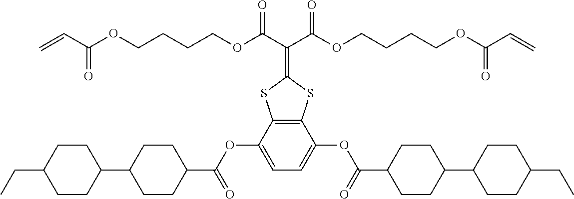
C12=C(C(OC(C3CCC(C4CCC(CC)CC4)CC3)=O)=CC=C1OC(C1CCC(C3CCC(CC)CC3)CC1)=O)SC(=C(C(OCCCCOC(C=C)=O)=O)C(OCCCCOC(C=C)=O)=O)S2
